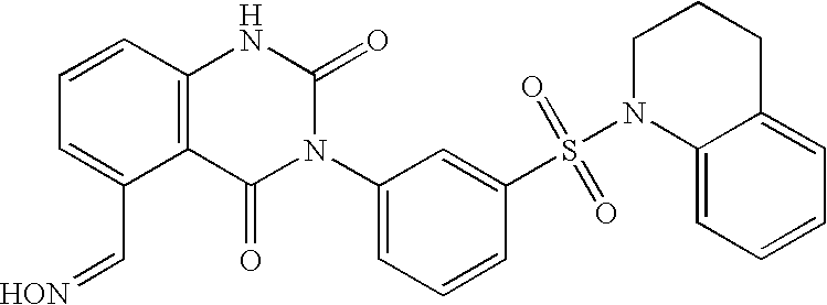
C1=CC2=C(C(C=[HON])=C1)C(=O)N(C1=CC=CC(S(=O)(=O)N3C4=CC=CC=C4CCC3)=C1)C(=O)N2
